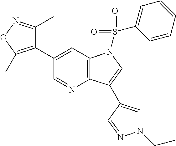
C1(C2=C(C)ON=C2C)=CC2=C(N=C1)C(C1=CN(CC)N=C1)=CN2S(=O)(=O)C1=CC=CC=C1
